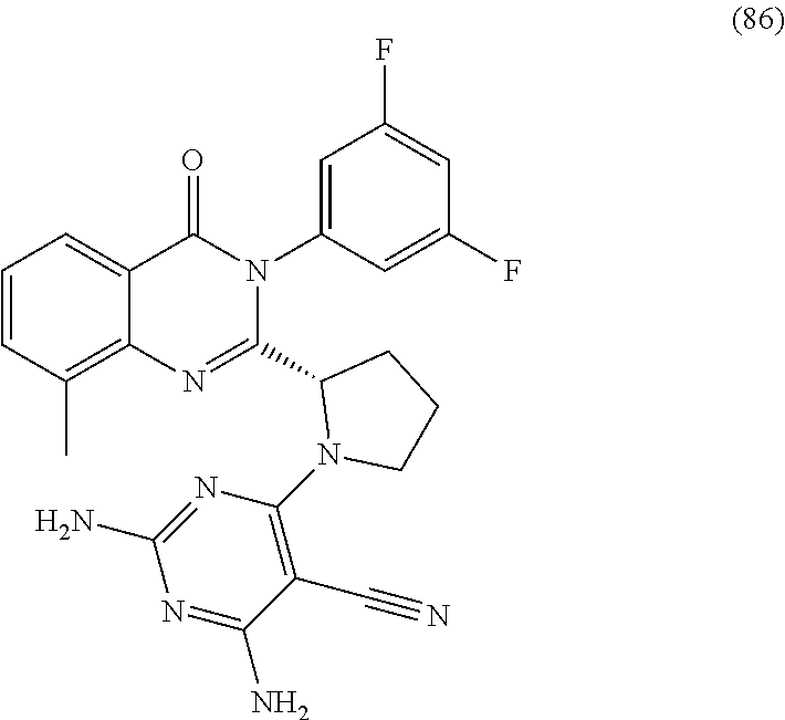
C1=CC(C)=C2C(=C1)C(=O)N(C1=CC(F)=CC(F)=C1)C(C1N(C3=C(C#N)C(N)=NC(N)=N3)CCC1)=N2
